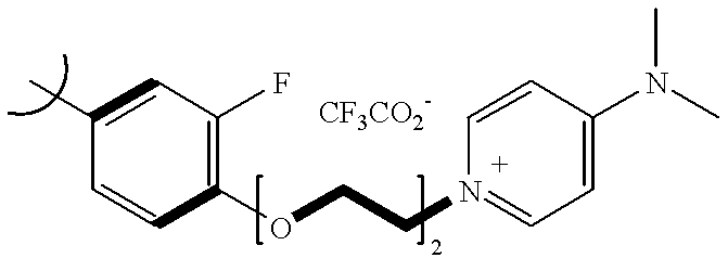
C1(C)=CC(F)=C(OCCN2=CC=C(N(C)C)C=C2)C=C1
